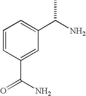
C1=CC(C(=O)N)=CC(C(N)C)=C1
